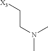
C(C[X3])N(C)C
